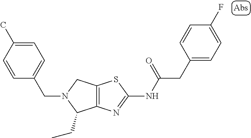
C12=C(N=C(NC(CC3=CC=C(F)C=C3)=O)S1)C(CC)N(CC1=CC=C(C)C=C1)C2
